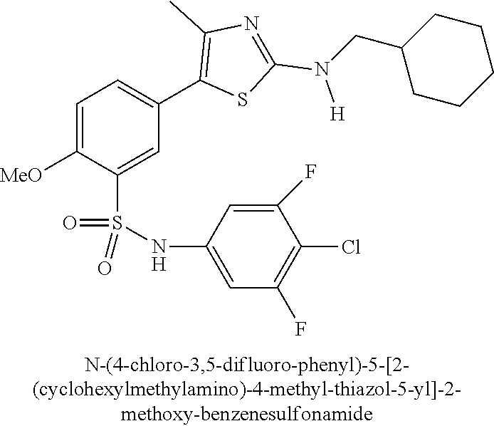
C1=C([MeO])C(S(NC2=CC(F)=C(Cl)C(F)=C2)(=O)=O)=CC(C2=C(C)N=C(N([H])CC3CCCCC3)S2)=C1
